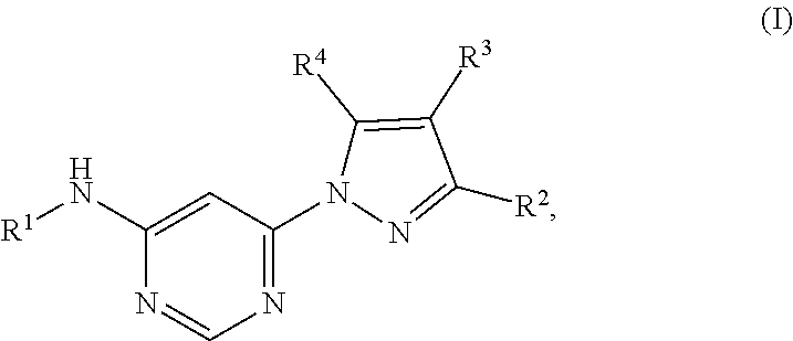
[R1]NC1=CC(N2C([R4])=C([R3])C([R2])=N2)=NC=N1
